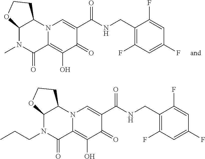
C1(F)=C(CNC(C2=CN3C(=C(O)C2=O)C(=O)N(C)C2C3CCO2)=O)C(F)=CC(F)=C1.C1(F)=C(CNC(C2=CN3C(=C(O)C2=O)C(=O)N(CCC)C2C3CCO2)=O)C(F)=CC(F)=C1
